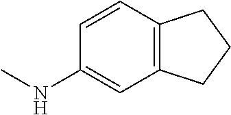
C12=C(C=CC(NC)=C1)CCC2
